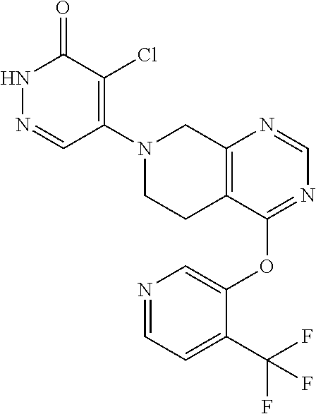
C1=NC2=C(C(OC3=CN=CC=C3C(F)(F)F)=N1)CCN(C1=C(Cl)C(=O)NN=C1)C2
